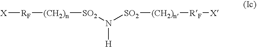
[X][RF][(CH2)n][SO2]N([SO2][(CH2)n][RF][X])[H]
